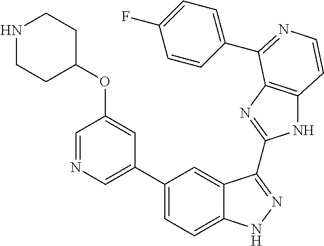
C1(C2=CN=CC(OC3CCNCC3)=C2)=CC=C2C(=C1)C(C1=NC3=C(N1)C=CN=C3C1=CC=C(F)C=C1)=NN2
